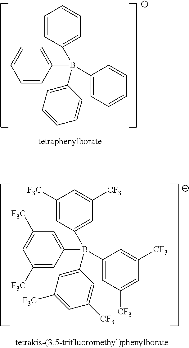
C1=CC(B(C2=CC=CC=C2)(C2=CC=CC=C2)C2=CC=CC=C2)=CC=C1.C1([F3C])=CC(B(C2=CC([CF3])=CC([CF3])=C2)(C2=CC([CF3])=CC([F3C])=C2)C2=CC([F3C])=CC([CF3])=C2)=CC([F3C])=C1
